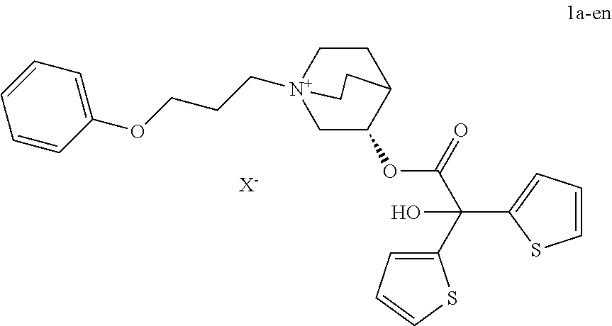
C1=CC=CC(OCCC[N+]23CCC(C(OC(C(O)(C4=CC=CS4)C4=CC=CS4)=O)C2)CC3)=C1.[X-]
